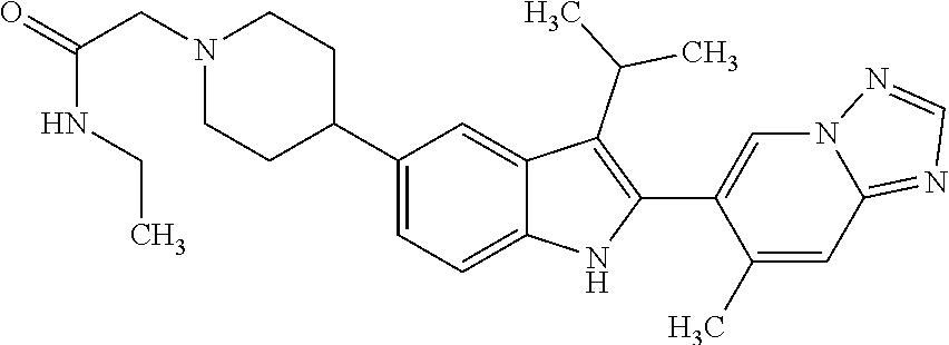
C1(C2CCN(CC(=O)NCC)CC2)=CC=C2C(=C1)C(C(C)C)=C(C1=CN3C(=NC=N3)C=C1C)N2
